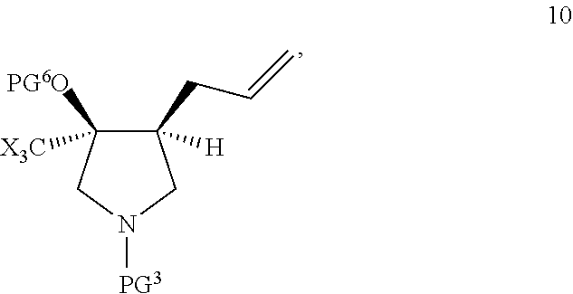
C1(CC=C)([H])C([PG6O])([X3C])CN([PG3])C1
